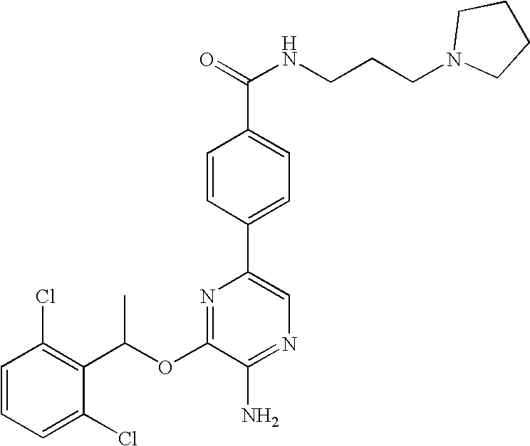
C1=CC(Cl)=C(C(OC2=NC(C3=CC=C(C(NCCCN4CCCC4)=O)C=C3)=CN=C2N)C)C(Cl)=C1
